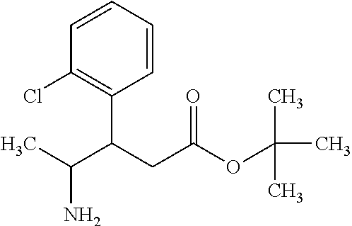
C1=CC=CC(C(CC(OC(C)(C)C)=O)C(N)C)=C1Cl
